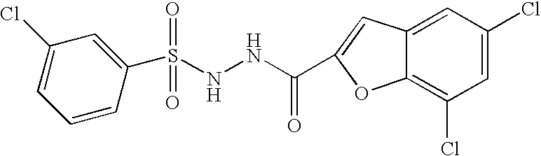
N(NC(=O)C1=CC2=CC(Cl)=CC(Cl)=C2O1)S(C1=CC(Cl)=CC=C1)(=O)=O
